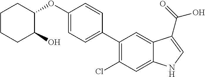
C1(C2=CC=C(OC3CCCCC3O)C=C2)=C(Cl)C=C2C(=C1)C(C(=O)O)=CN2
